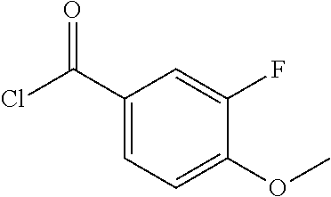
C1(C(Cl)=O)=CC=C(OC)C(F)=C1
